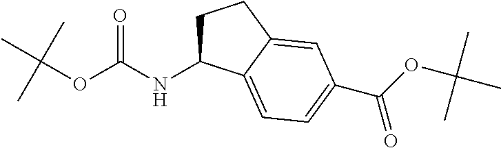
C1C(NC(=O)OC(C)(C)C)C2=CC=C(C(OC(C)(C)C)=O)C=C2C1
